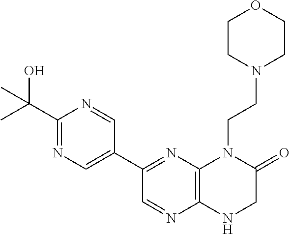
C12=C(N=C(C3=CN=C(C(O)(C)C)N=C3)C=N1)N(CCN1CCOCC1)C(=O)CN2
